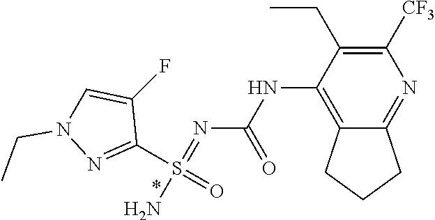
C1([CF3])=C(CC)C(NC(N=S(N)(C2=NN(CC)C=C2F)=O)=O)=C2C(=N1)CCC2
